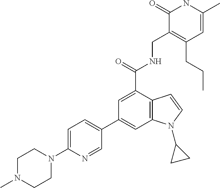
C1=C(C)NC(=O)C(CNC(C2=CC(C3=CC=C(N4CCN(C)CC4)N=C3)=CC3=C2C=CN3C2CC2)=O)=C1CCC
